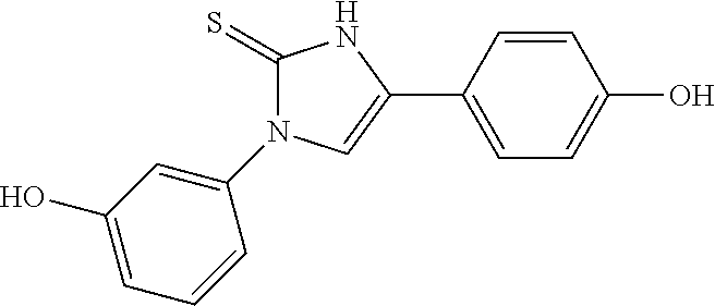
C1(=S)N(C2=CC(O)=CC=C2)C=C(C2=CC=C(O)C=C2)N1
